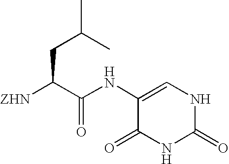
C(C(C(NC1=CNC(=O)NC1=O)=O)[ZHN])C(C)C
